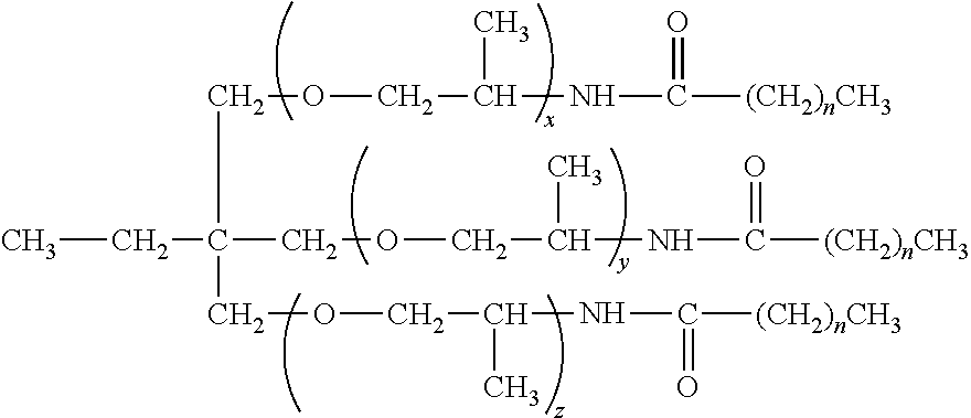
CCC(COCC(NC(=O)[(CH2)nCH3])C)(COCC(C)NC(=O)[(CH2)nCH3])COCC(C)NC(=O)[(CH2)nCH3]
